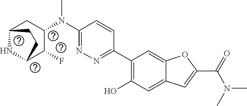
C1(N(C2CC3NC(C2F)CC3)C)=NN=C(C2=C(O)C=C3C(=C2)OC(C(=O)N(C)C)=C3)C=C1
